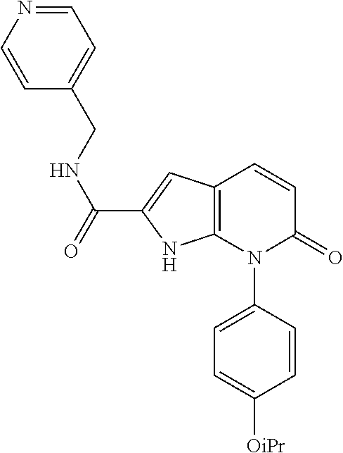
C1=CC(N2C(=O)C=CC3=C2NC(C(NCC2=CC=NC=C2)=O)=C3)=CC=C1[OiPr]
